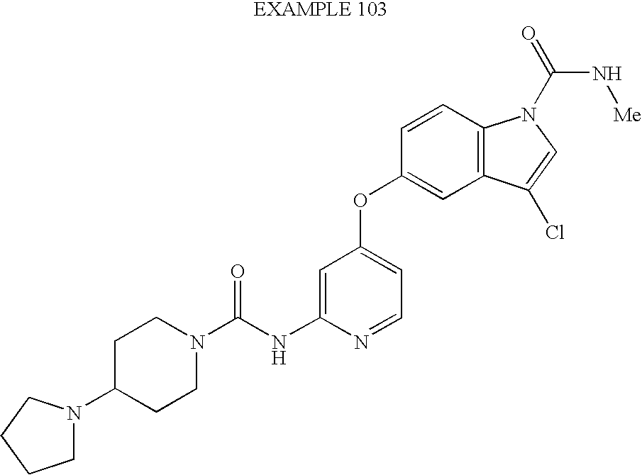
C1C(N2CCCC2)CCN(C(NC2=CC(OC3=CC4=C(C=C3)N(C(N[Me])=O)C=C4Cl)=CC=N2)=O)C1
